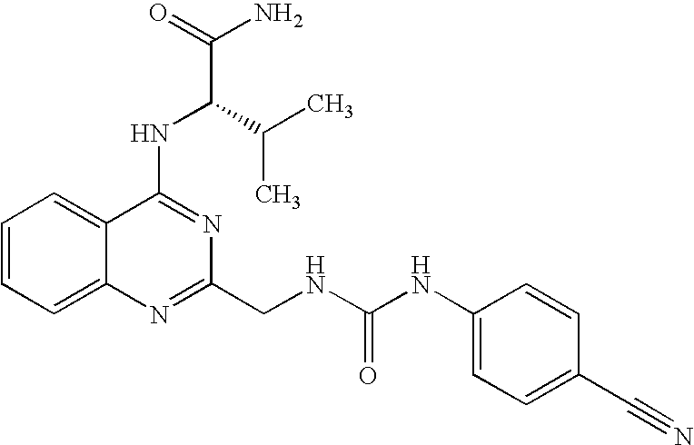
C1=CC=C2C(=C1)C(NC(C(N)=O)C(C)C)=NC(CNC(NC1=CC=C(C#N)C=C1)=O)=N2
